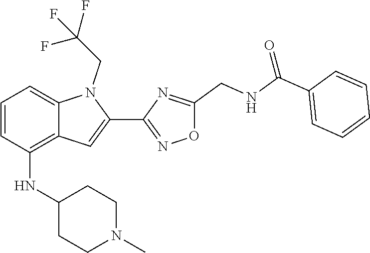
C12=CC=CC(NC3CCN(C)CC3)=C1C=C(C1=NOC(CNC(C3=CC=CC=C3)=O)=N1)N2CC(F)(F)F
